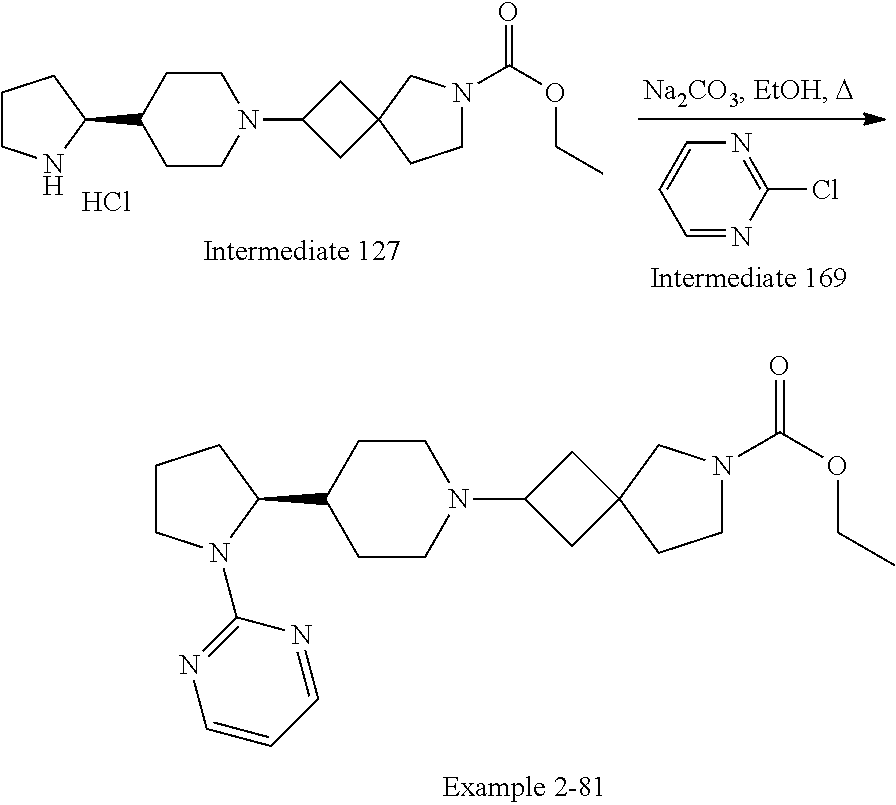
C1CN(C2CC3(C2)CCN(C(=O)OCC)C3)CCC1C1CCCN1.Cl.C1=NC(Cl)=NC=C1.C1CN(C2CC3(C2)CCN(C(=O)OCC)C3)CCC1C1CCCN1C1=NC=CC=N1
